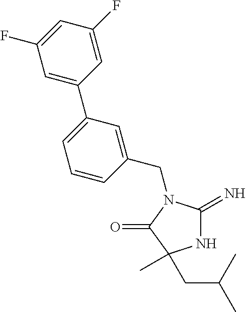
C1(CN2C(=N)NC(C)(CC(C)C)C2=O)=CC(C2=CC(F)=CC(F)=C2)=CC=C1
